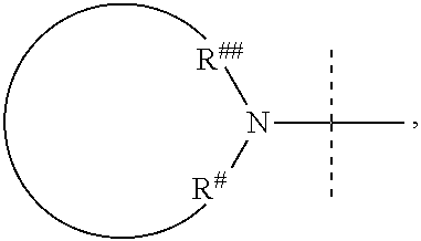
N(C(C)(C)C)([R#])[R##]
